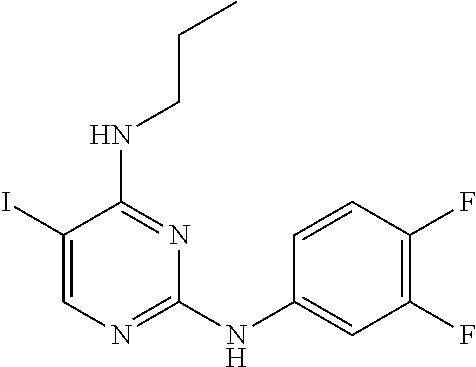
C1(I)=CN=C(NC2=CC(F)=C(F)C=C2)N=C1NCCC
